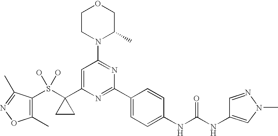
S(C1(C2=CC(N3C(C)COCC3)=NC(C3=CC=C(NC(NC4=CN(C)N=C4)=O)C=C3)=N2)CC1)(O)(O)C1=C(C)ON=C1C
